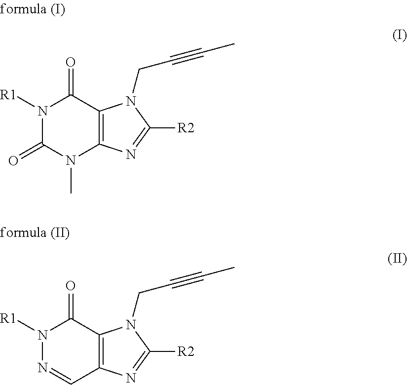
N1([R1])C(=O)N(C)C2=C(C1=O)N(CC#CC)C([R2])=N2.N1([R1])N=CC2=C(C1=O)N(CC#CC)C([R2])=N2
